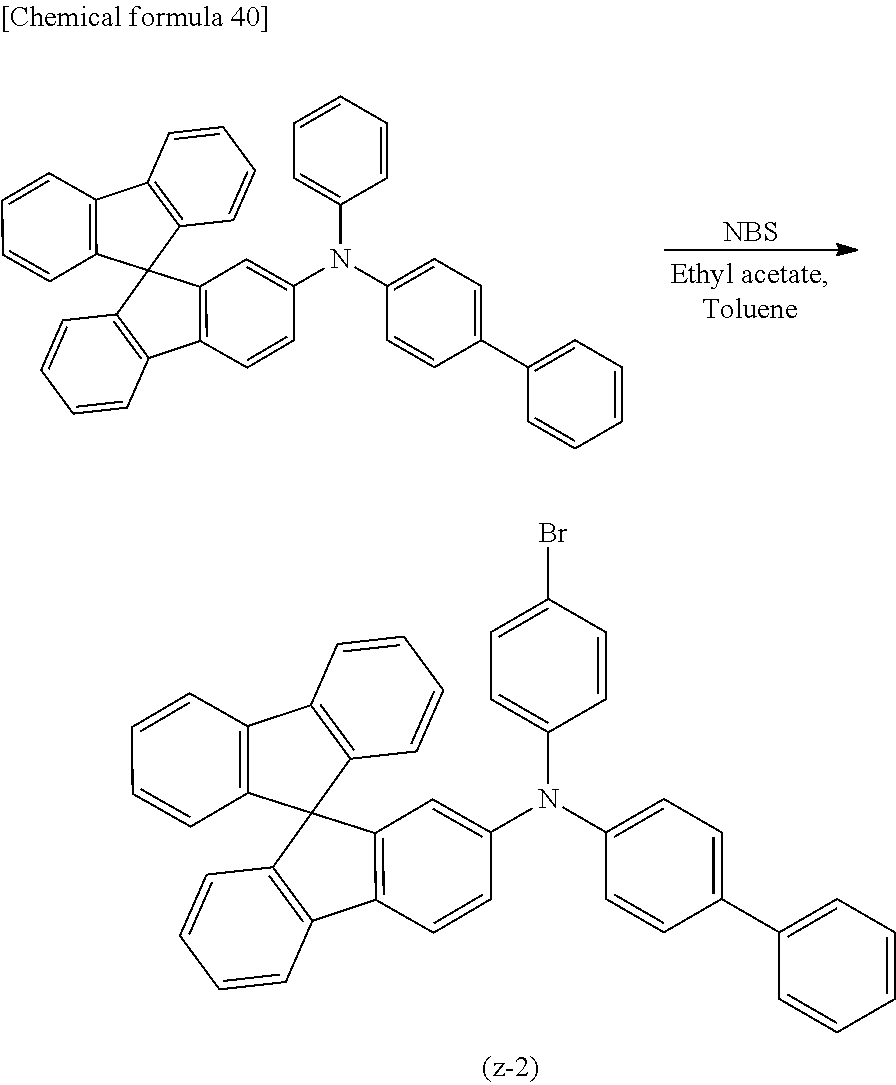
C12=C(C=CC=C1)C1(C3=C2C=CC=C3)C2=C(C3=C1C=C(N(C1=CC=C(C4=CC=CC=C4)C=C1)C1=CC=CC=C1)C=C3)C=CC=C2.[NBS].C12=C(C=CC=C1)C1(C3=C2C=CC=C3)C2=C(C3=C1C=C(N(C1=CC=C(C4=CC=CC=C4)C=C1)C1=CC=C(Br)C=C1)C=C3)C=CC=C2
